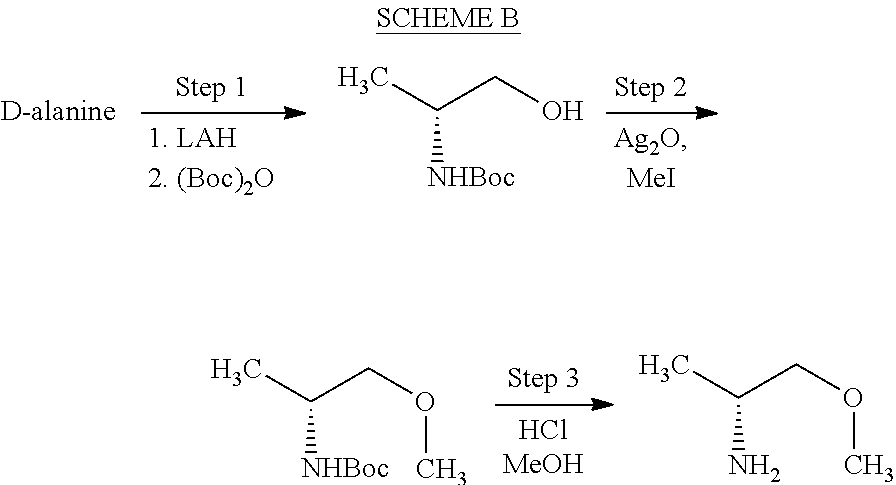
C(CO)(C)[NHBoc].C(COC)(C)[NHBoc].C(COC)(C)N
